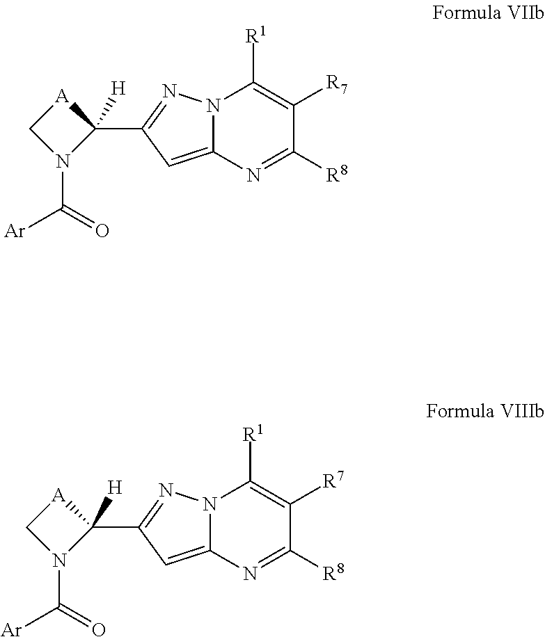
N12C(=CC(C3([H])N(C([Ar])=O)C[A]3)=N1)N=C([R8])C([R7])=C2[R1].N12C(=CC(C3([H])N(C([Ar])=O)C[A]3)=N1)N=C([R8])C([R7])=C2[R1]
